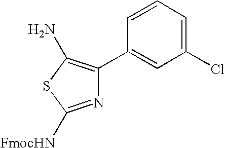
N1=C([FmocHN])SC(N)=C1C1=CC(Cl)=CC=C1
